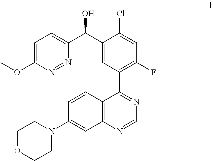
C1=C(OC)N=NC(C(O)C2=CC(C3=NC=NC4=C3C=CC(N3CCOCC3)=C4)=C(F)C=C2Cl)=C1
